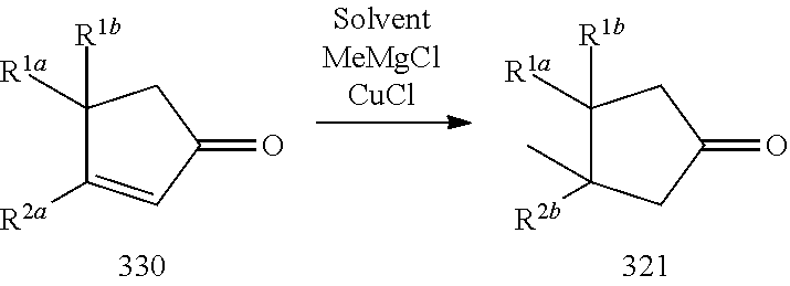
C1([R1b])([R1a])C([R2a])=CC(=O)C1.C1([R1b])([R1a])C([R2b])(C)CC(=O)C1
